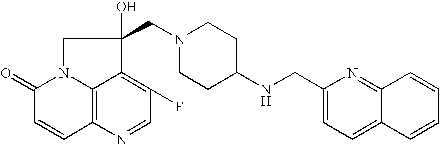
C12=C3N(C(=O)C=C1)CC(O)(CN1CCC(NCC4=CC=C5C(=N4)C=CC=C5)CC1)C3=C(F)C=N2
